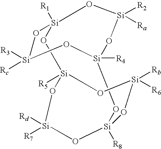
[R5][Si]12O[Si]([R6])([Rb])O[Si]([R8])(O[Si]3([R4])O[Si]([R3])([Rc])O[Si]([R1])(O1)O[Si]([R2])([Ra])O3)O[Si]([R7])([Rd])O2
